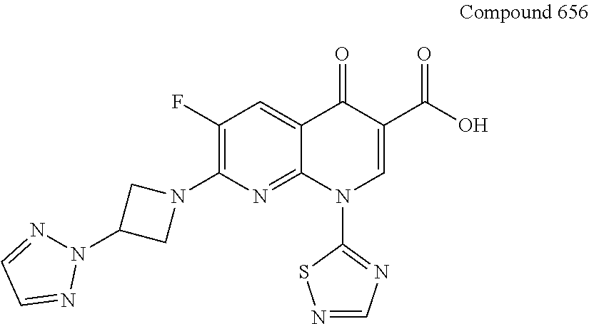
C1(F)=C(N2CC(N3N=CC=N3)C2)N=C2C(=C1)C(=O)C(C(O)=O)=CN2C1=NC=NS1
